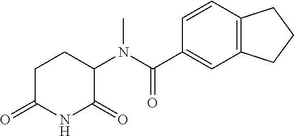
C1C(=O)NC(=O)C(N(C(C2=CC3=C(C=C2)CCC3)=O)C)C1
